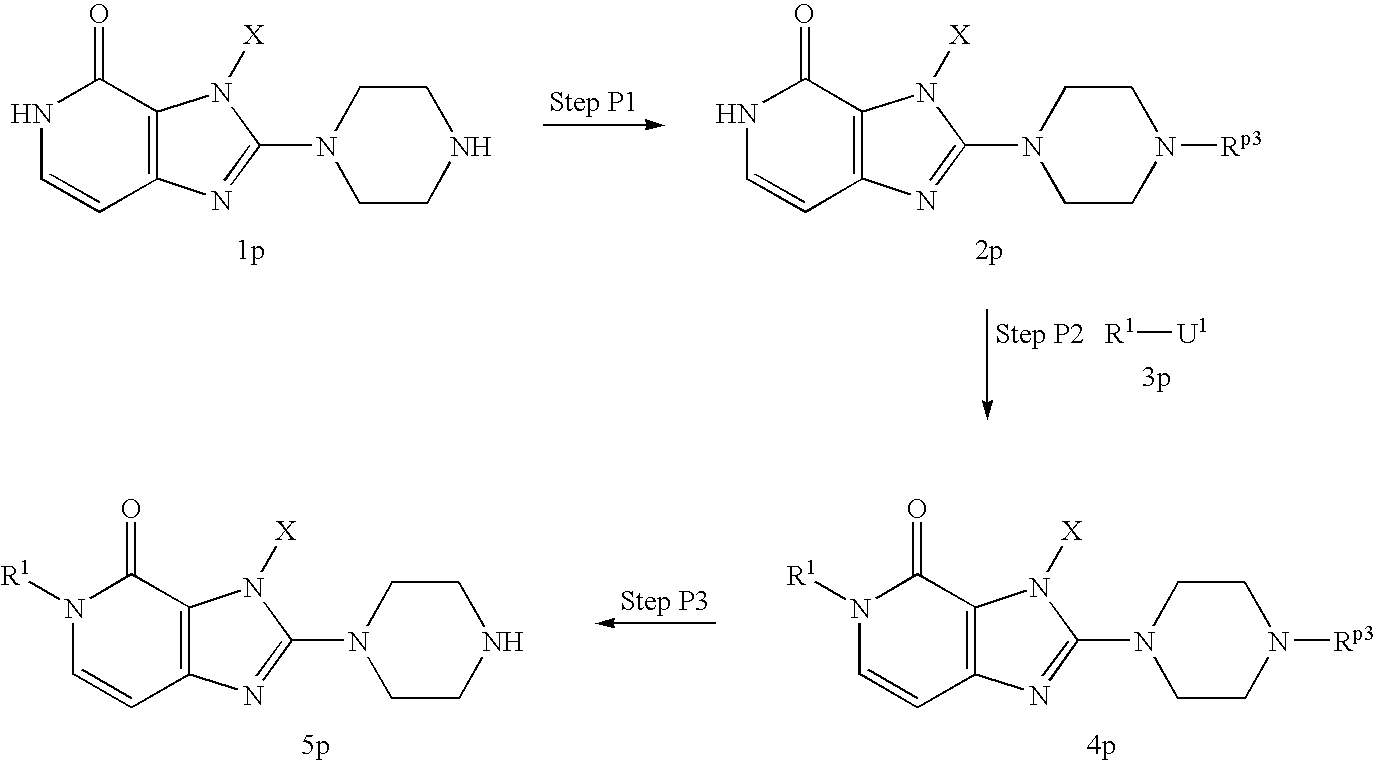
N1C=CC2=C(C1=O)N([X])C(N1CCNCC1)=N2.N1C=CC2=C(C1=O)N([X])C(N1CCN([Rp3])CC1)=N2.[R1][U1].N1([R1])C=CC2=C(C1=O)N([X])C(N1CCN([Rp3])CC1)=N2.N1([R1])C=CC2=C(C1=O)N([X])C(N1CCNCC1)=N2
